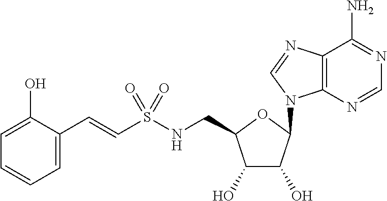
C1=C(O)C(C=CS(NCC2C(O)C(O)C(N3C4=C(C(N)=NC=N4)N=C3)O2)(=O)=O)=CC=C1
